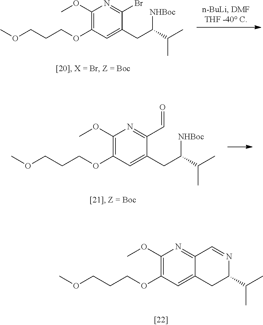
C1(OC)=C(OCCCOC)C=C2C(=N1)C=NC(C(C)C)C2.C1(OC)=C(OCCCOC)C=C(CC(C(C)C)[NHBoc])C(Br)=N1.C1(OC)=C(OCCCOC)C=C(CC(C(C)C)[NHBoc])C(C=O)=N1
